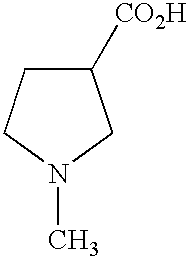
C1([CO2H])CCN(C)C1
